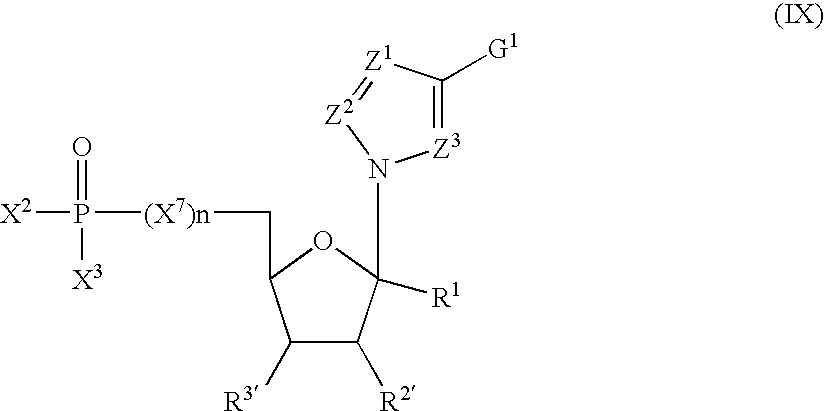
C1([R3])C([R2])C(N2[Z2]=[Z1]C([G1])=[Z3]2)([R1])OC1C[(X7)n]P([X2])(=O)[X3]
